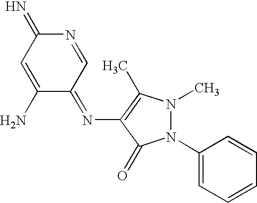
N1=CC(=NC2=C(C)N(C)N(C3=CC=CC=C3)C2=O)C(N)=CC1=N
